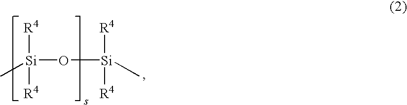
[R4][Si]([R4])(O[Si]([R4])([R4])C)C
